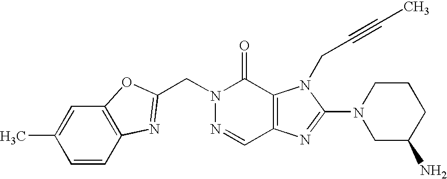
N1(CC2=NC3=C(C=C(C)C=C3)O2)N=CC2=C(C1=O)N(CC#CC)C(N1CC(N)CCC1)=N2
